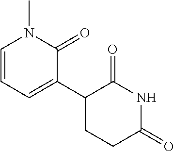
C1(C2=CC=CN(C)C2=O)CCC(=O)NC1=O
